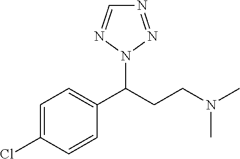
C1=C(Cl)C=CC(C(CCN(C)C)N2N=NC=N2)=C1
